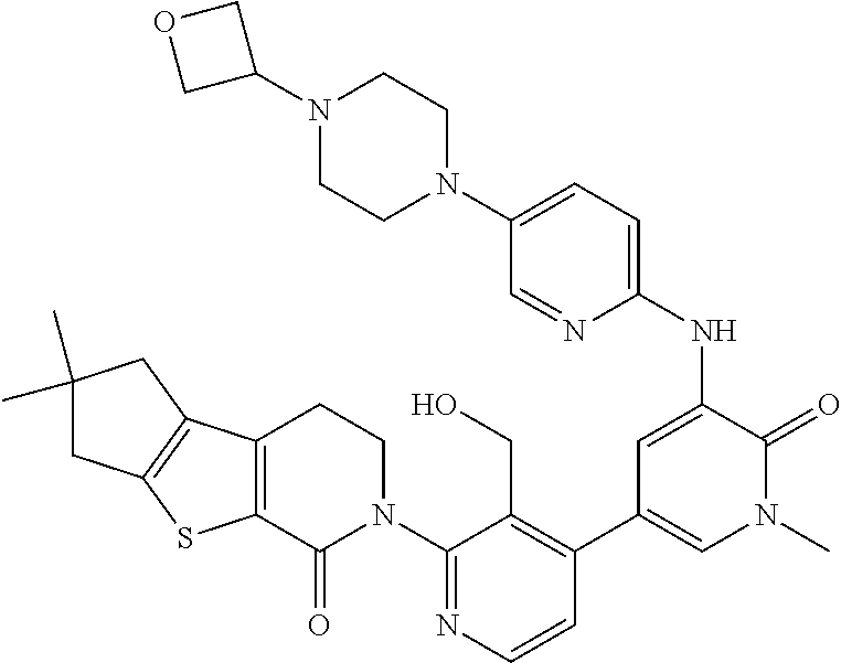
C1(N2CCC3=C(C2=O)SC2=C3CC(C)(C)C2)=NC=CC(C2=CN(C)C(=O)C(NC3=CC=C(N4CCN(C5COC5)CC4)C=N3)=C2)=C1CO
